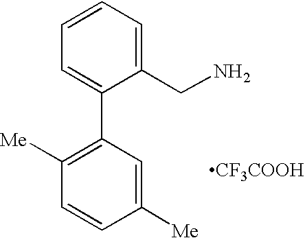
C1=C(C2=C([Me])C=CC([Me])=C2)C(CN)=CC=C1.[CF3COOH]
